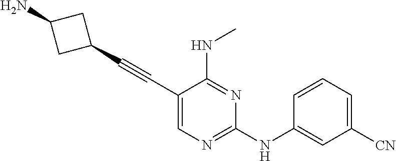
C1(C#CC2=CN=C(NC3=CC([CN])=CC=C3)N=C2NC)CC(N)C1
